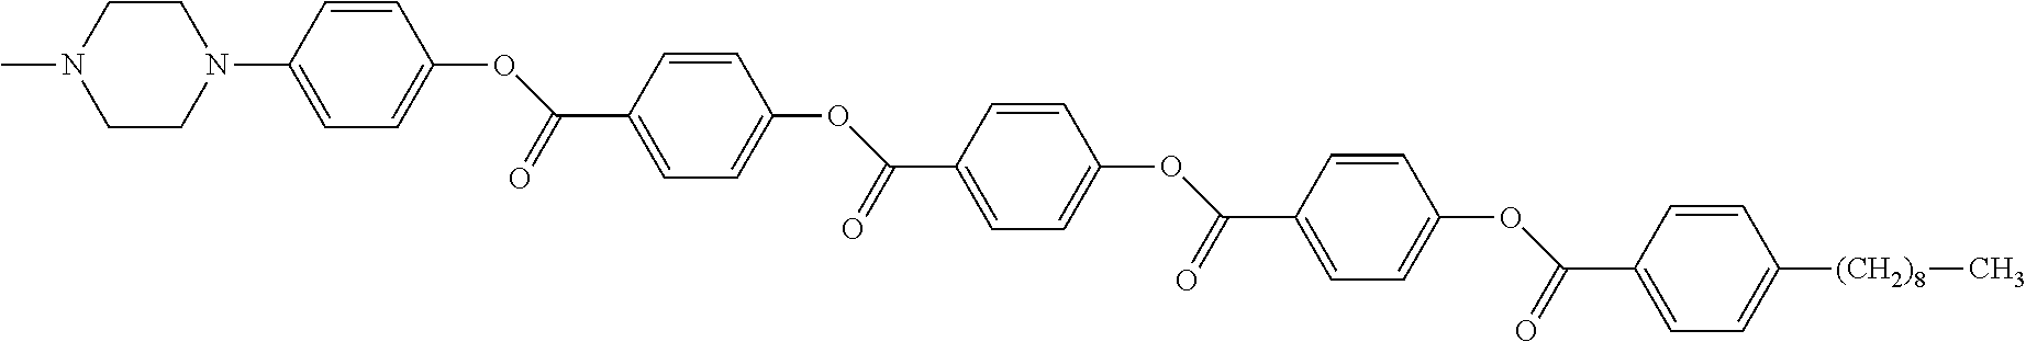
CN1CCN(C2=CC=C(OC(C3=CC=C(OC(C4=CC=C(OC(=O)C5=CC=C(OC(C6=CC=C([(CH2)8]C)C=C6)=O)C=C5)C=C4)=O)C=C3)=O)C=C2)CC1
